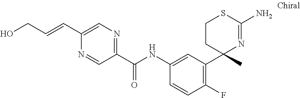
C1CC(C)(C2=C(F)C=CC(NC(C3=NC=C(C=CCO)N=C3)=O)=C2)N=C(N)S1
